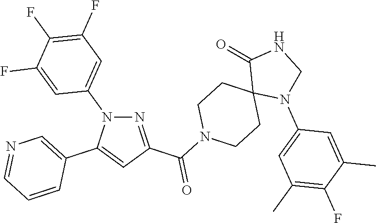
N1=C(C(N2CCC3(CC2)N(C2=CC(C)=C(F)C(C)=C2)CNC3=O)=O)C=C(C2=CN=CC=C2)N1C1=CC(F)=C(F)C(F)=C1
